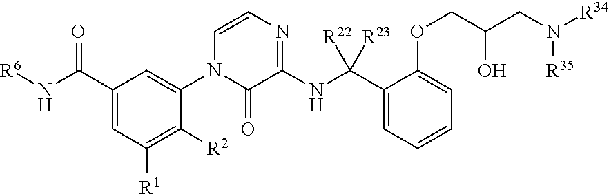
[R6]NC(=O)C1=CC([R1])=C([R2])C(N2C(=O)C(NC(C3=CC=CC=C3OCC(O)CN([R35])[R34])([R22])[R23])=NC=C2)=C1
